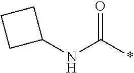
C(*)(=O)NC1CCC1
